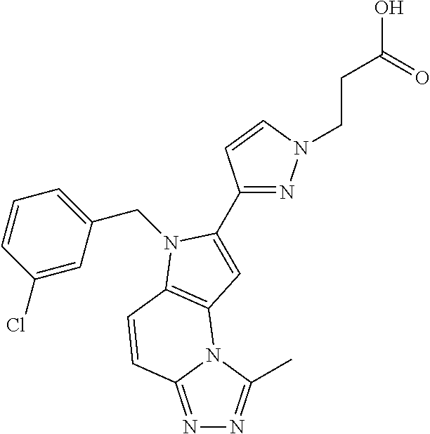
N1=C2N(C(C)=N1)C1=C(C=C2)N(CC2=CC=CC(Cl)=C2)C(C2=NN(CCC(O)=O)C=C2)=C1
